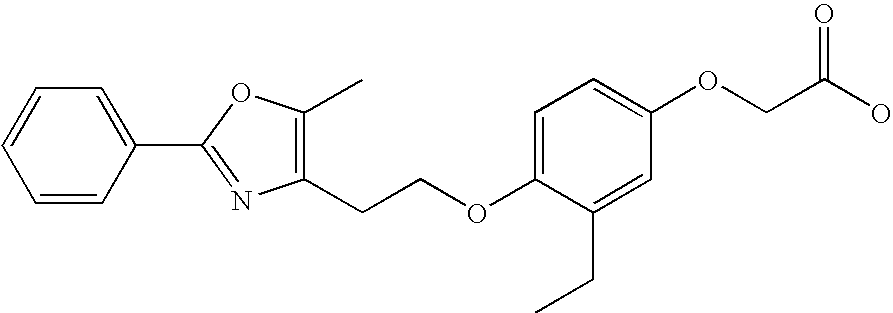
O(CC(O)=O)C1=CC=C(OCCC2=C(C)OC(C3=CC=CC=C3)=N2)C(CC)=C1
